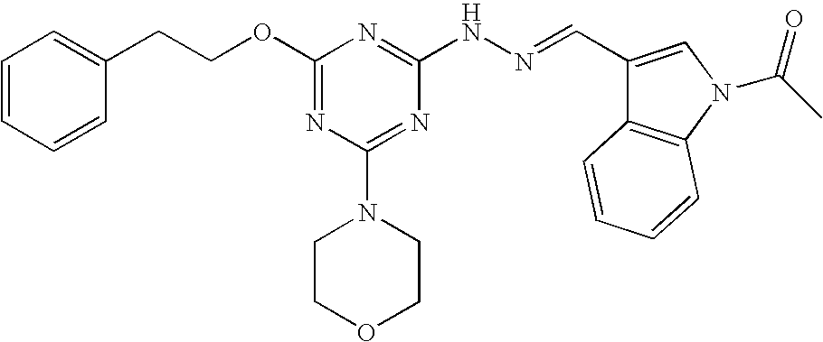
C(COC1=NC(N2CCOCC2)=NC(NN=CC2=CN(C(C)=O)C3=C2C=CC=C3)=N1)C1=CC=CC=C1
